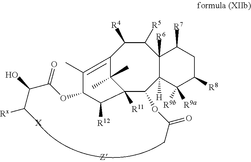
C12([R11])C(OC(C)=O)C3([H])C([R6])(C([R5])C([R4])C(=C(C)C(OC(C(O)C([X])[Rx])=O)C1[R12])C2(C)C)C([R7])CC([R8])C3([R9a])[R9b]
